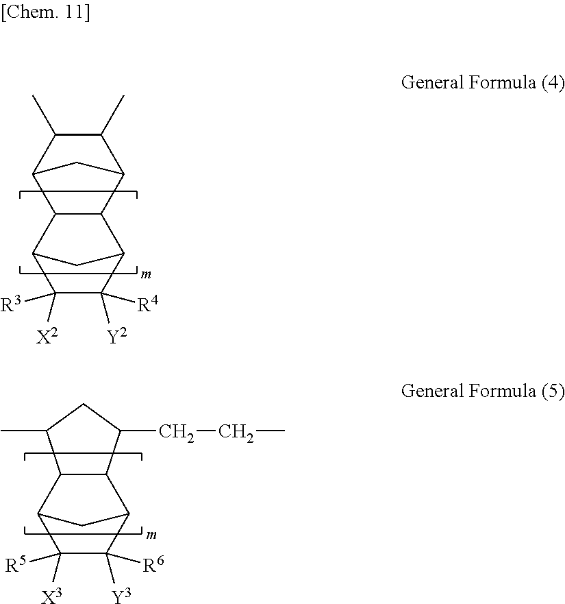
C1([R3])([X2])C([Y2])([R4])C2C3C(C1C2)C1C(C)C(C)C3C1.C1([R5])([X3])C([Y3])([R6])C2C3C(C1C2)C(C)CC3CCC
